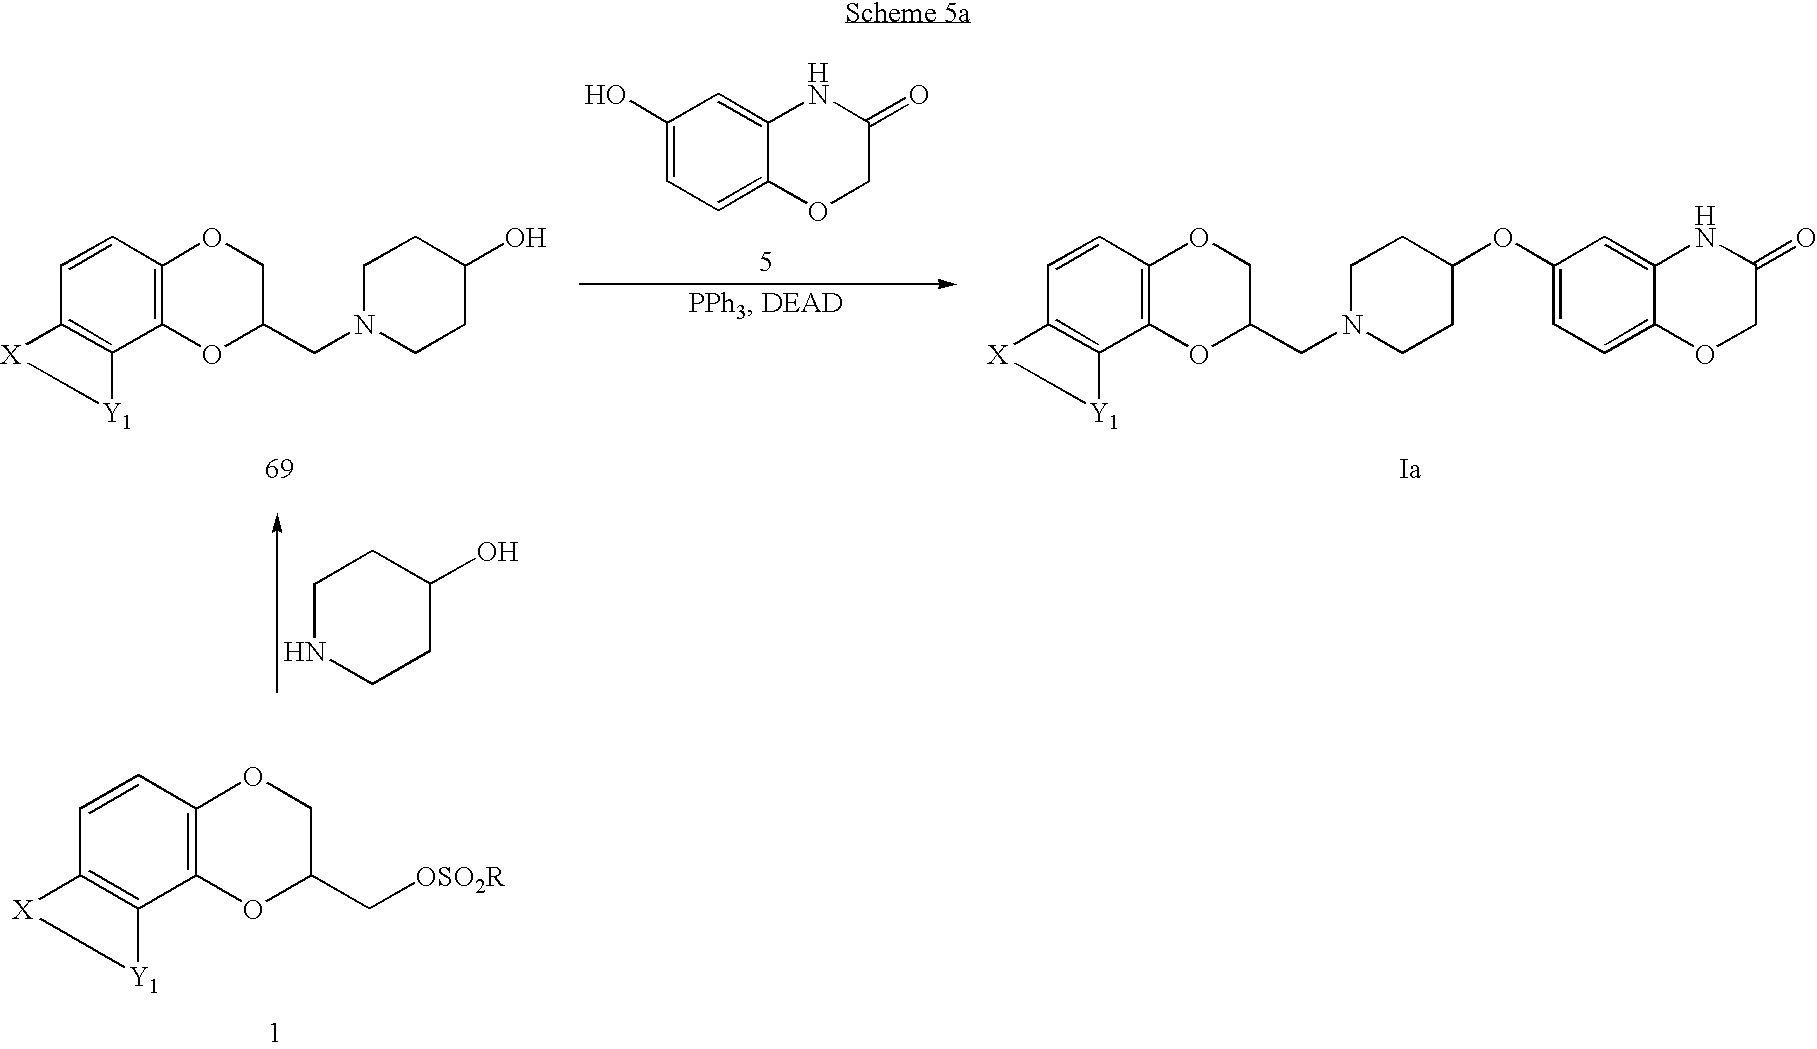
C12=C(C=CC3=C1[Y1][X]3)OCC(CN1CCC(O)CC1)O2.C1(O)=CC=C2C(=C1)NC(=O)CO2.C1NCCC(O)C1.C12=C(C=CC3=C1[Y1][X]3)OCC(CN1CCC(OC3=CC=C4C(=C3)NC(=O)CO4)CC1)O2.C12=C(C=CC3=C1[Y1][X]3)OCC(C[OSO2R])O2
